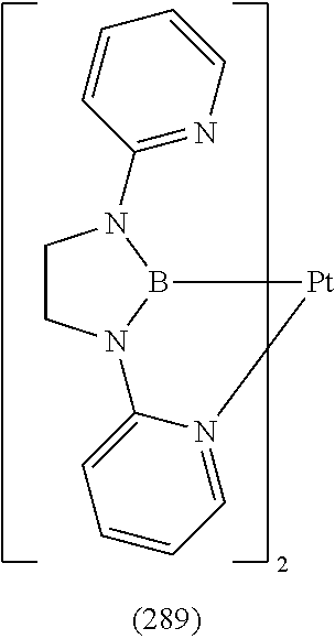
C1CN2B(N1C1=NC=CC=C1)[Pt]N1=CC=CC=C21
